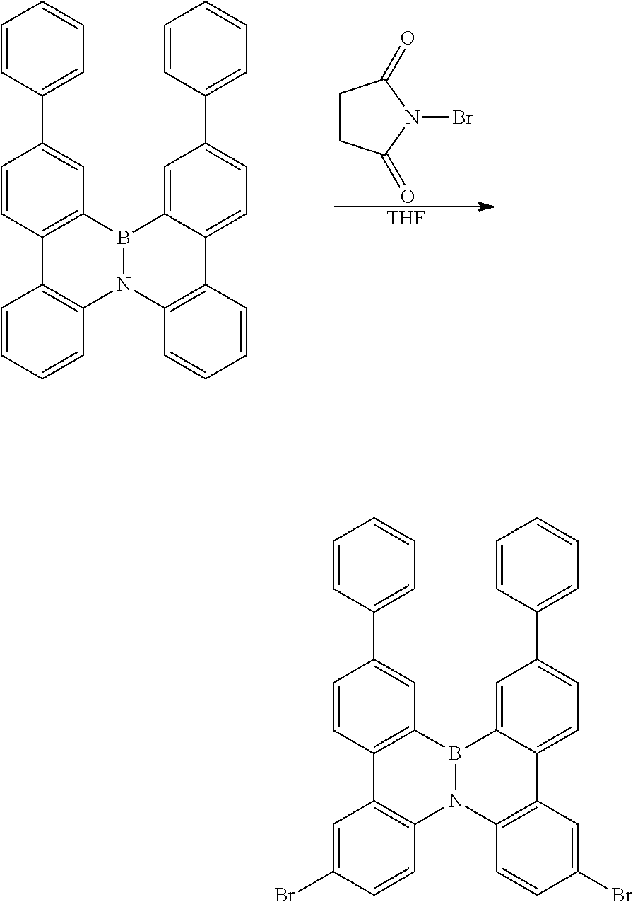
C1CC(=O)N(Br)C1=O.[THF].C1=CC(C2=CC3=C(C=C2)C2=C(C=CC=C2)N2B3C3=CC(C4=CC=CC=C4)=CC=C3C3=C2C=CC=C3)=CC=C1.C1=CC(C2=CC3=C(C=C2)C2=C(C=CC(Br)=C2)N2B3C3=CC(C4=CC=CC=C4)=CC=C3C3=C2C=CC(Br)=C3)=CC=C1
